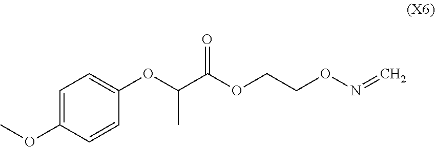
C1=C(OC)C=CC(OC(C(OCCON=C)=O)C)=C1
